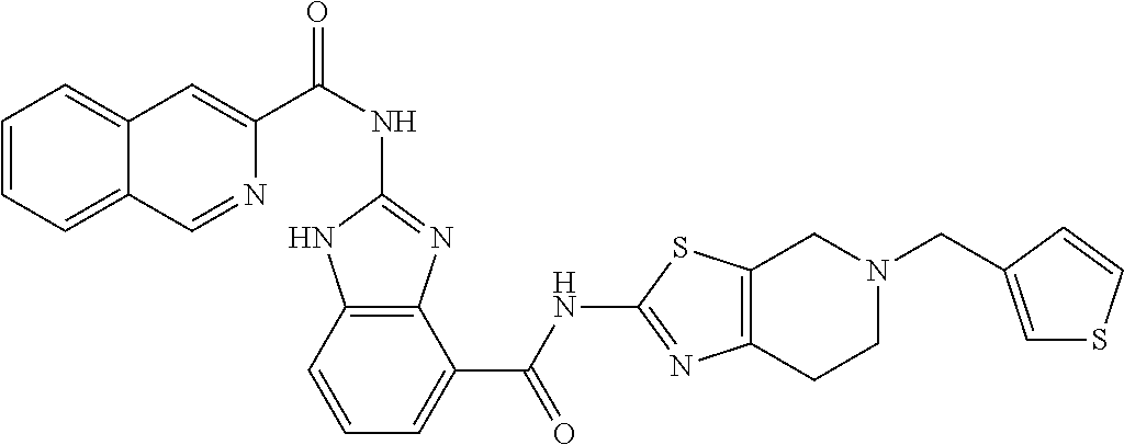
C1(NC(C2=CC3=CC=CC=C3C=N2)=O)=NC2=C(N1)C=CC=C2C(NC1=NC2=C(S1)CN(CC1=CSC=C1)CC2)=O
